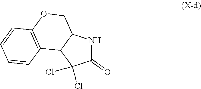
C1(=O)NC2C(C1(Cl)Cl)C1=C(OC2)C=CC=C1
